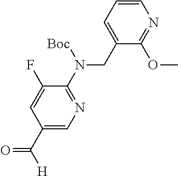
C1(CN(C2=NC=C(C([H])=O)C=C2F)[Boc])=CC=CN=C1OC
